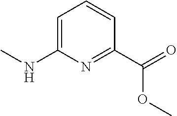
C1=C(NC)N=C(C(=O)OC)C=C1
